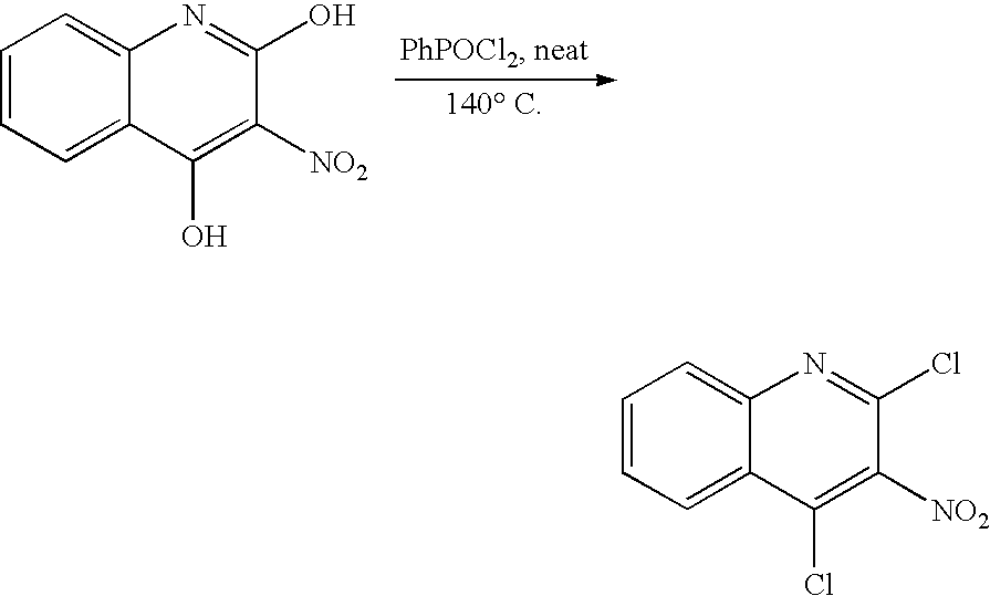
C1=CC=C2C(=C1)N=C(O)C([NO2])=C2O.C1=CC=C2C(=C1)N=C(Cl)C([NO2])=C2Cl
